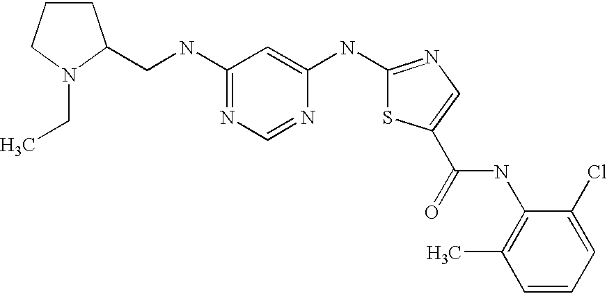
C(NC1=NC=NC(NC2=NC=C(C(NC3=C(C)C=CC=C3Cl)=O)S2)=C1)C1CCCN1CC
